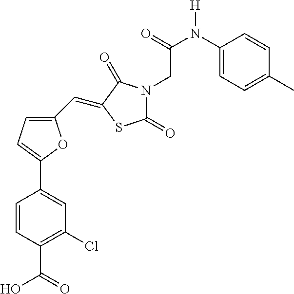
C1=CC(C(=O)O)=C(Cl)C=C1C1=CC=C(C=C2C(=O)N(CC(N(C3=CC=C(C)C=C3)[H])=O)C(=O)S2)O1
